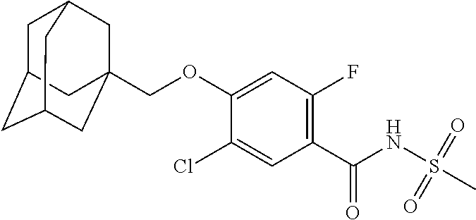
C1(Cl)=CC(C(NS(C)(=O)=O)=O)=C(F)C=C1OCC12CC3CC(CC(C1)C3)C2
